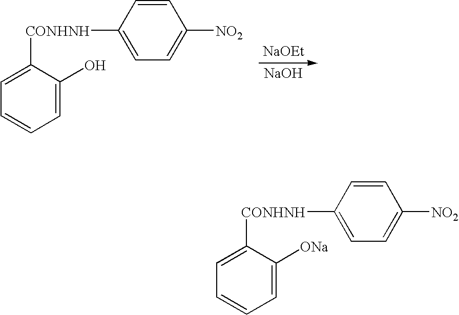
[NaOEt].[NaOH].C1=C([NO2])C=CC([CONHNH]C2=CC=CC=C2O)=C1.C1=C([NO2])C=CC([CONHNH]C2=CC=CC=C2[ONa])=C1
